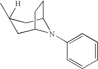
C1(C)([H])CC2N(C3=CC=CC=C3)C(C1)CC2
